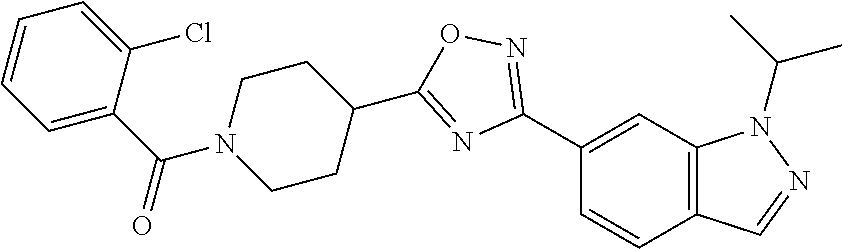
C1(C2=NOC(C3CCN(C(C4=CC=CC=C4Cl)=O)CC3)=N2)=CC2=C(C=C1)C=NN2C(C)C
